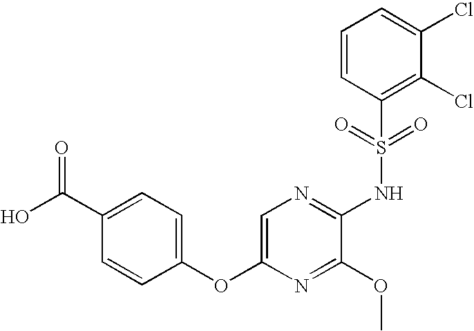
C1=C(OC2=CC=C(C(O)=O)C=C2)N=C(OC)C(NS(C2=C(Cl)C(Cl)=CC=C2)(=O)=O)=N1
